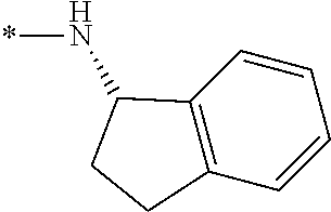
C1=CC2=C(C=C1)CCC2N*
